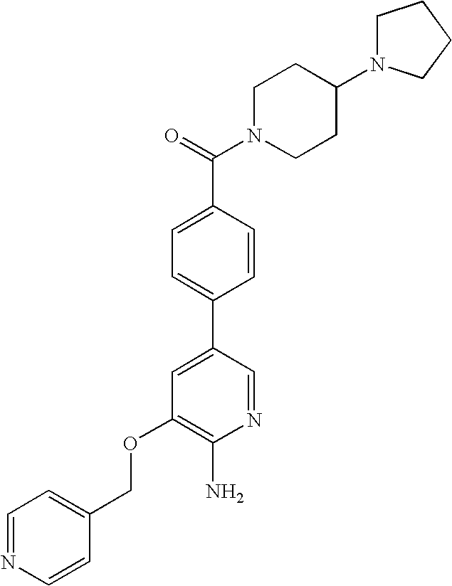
C(OC1=C(N)N=CC(C2=CC=C(C(=O)N3CCC(N4CCCC4)CC3)C=C2)=C1)C1=CC=NC=C1
